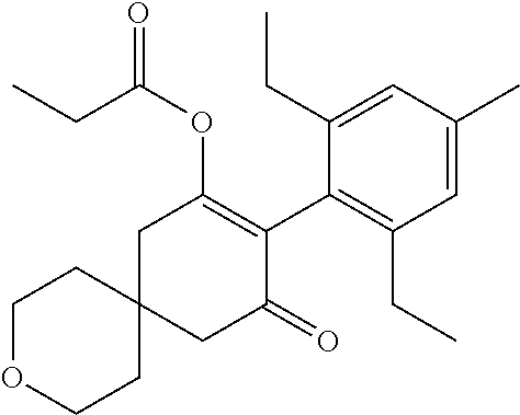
C1OCCC2(C1)CC(=O)C(C1=C(CC)C=C(C)C=C1CC)=C(OC(=O)CC)C2
